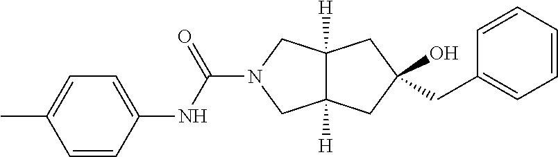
C12([H])C([H])(CC(O)(CC3=CC=CC=C3)C1)CN(C(=O)NC1=CC=C(C)C=C1)C2
